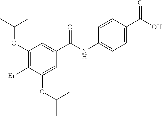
C1(OC(C)C)=C(Br)C(OC(C)C)=CC(C(NC2=CC=C(C(O)=O)C=C2)=O)=C1
